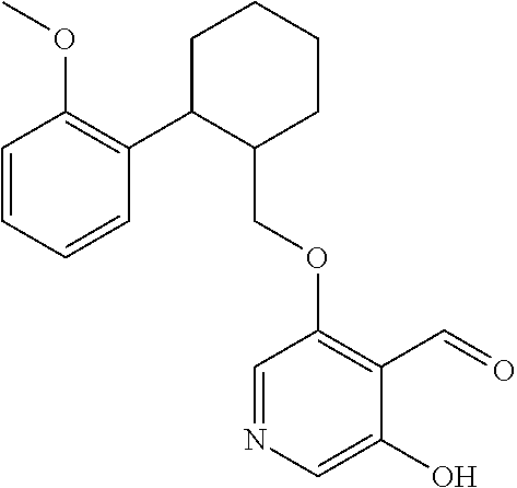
C1C(C2=C(OC)C=CC=C2)C(COC2=C(C=O)C(O)=CN=C2)CCC1
